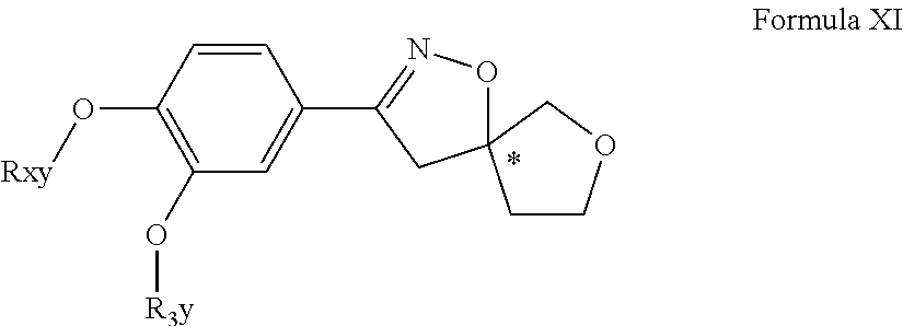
C1=CC(O[Rxy])=C(O[R3y])C=C1C1=NOC2(C1)CCOC2
